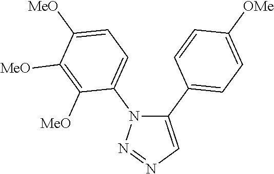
C1(C2=CC=C([OMe])C=C2)=CN=NN1C1=CC=C([MeO])C([MeO])=C1[MeO]
